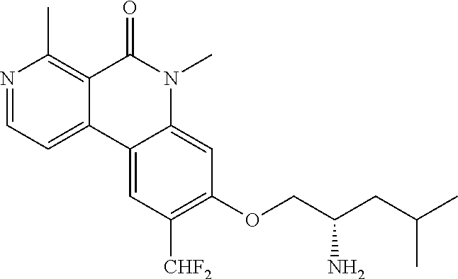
N1=CC=C2C(=C1C)C(=O)N(C)C1=CC(OCC(CC(C)C)N)=C([CHF2])C=C21
